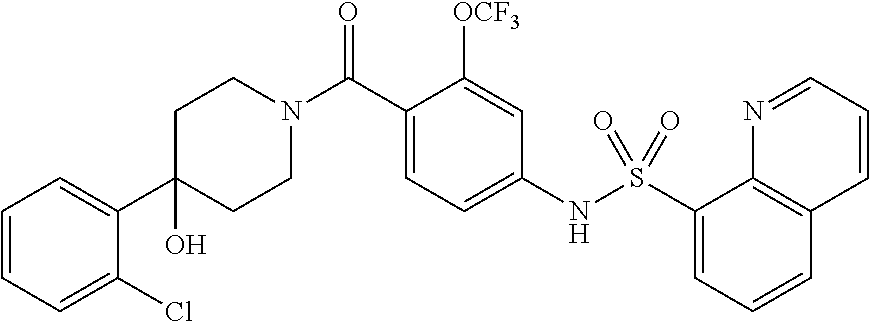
C1(O)(C2=CC=CC=C2Cl)CCN(C(C2=CC=C(NS(C3=CC=CC4=C3N=CC=C4)(=O)=O)C=C2[OCF3])=O)CC1
